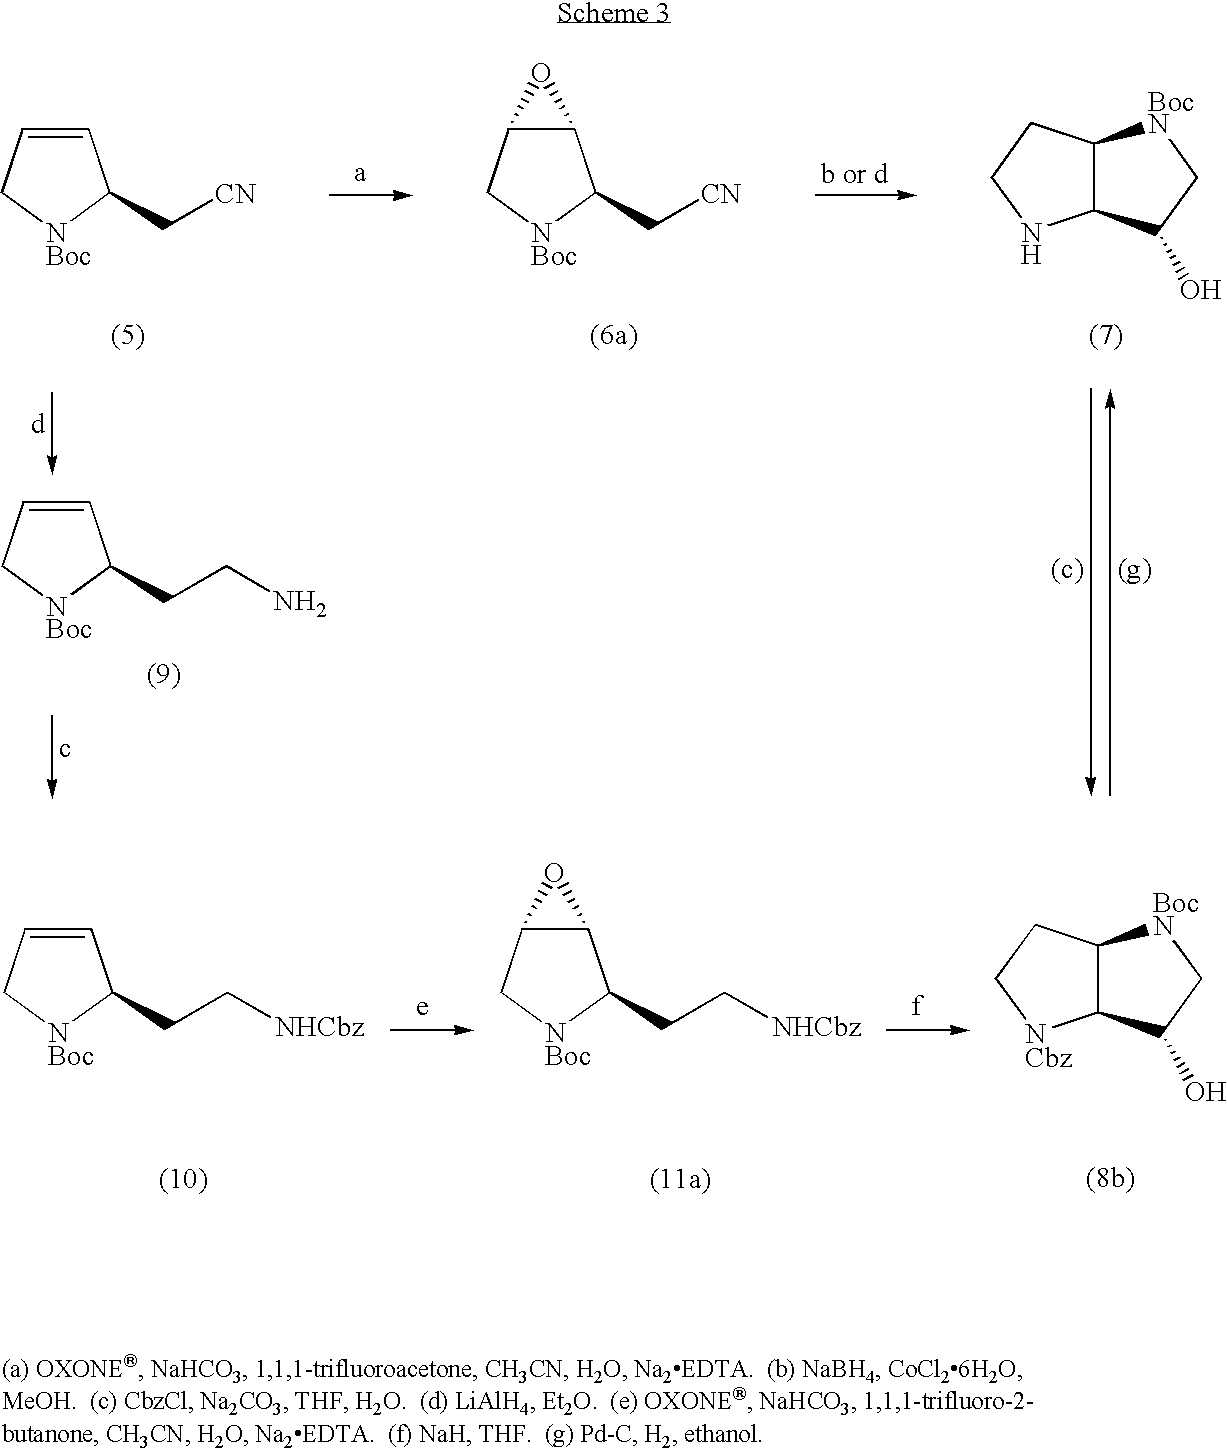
C1=CC[NBoc]C1C[CN].C12C(C[NBoc]C1C[CN])O2.C12C(CCN1)[BocN]CC2O.C1=CC[NBoc]C1CCN.C1=CC[NBoc]C1CC[NHCbz].C12C(C[NBoc]C1CC[NHCbz])O2.C12C(CC[NCbz]1)[BocN]CC2O
